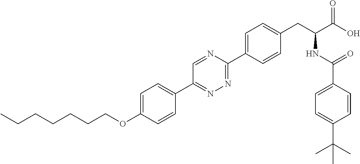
CCCCCCCOC1=CC=C(C2=NN=C(C3=CC=C(CC(C(O)=O)NC(C4=CC=C(C(C)(C)C)C=C4)=O)C=C3)N=C2)C=C1
